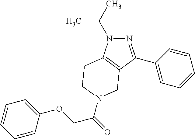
N1(C(C)C)N=C(C2=CC=CC=C2)C2=C1CCN(C(=O)COC1=CC=CC=C1)C2
